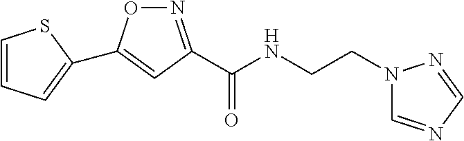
N1=C(C(NCCN2C=NC=N2)=O)C=C(C2=CC=CS2)O1
